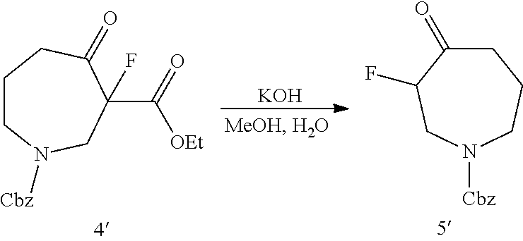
C1CN([Cbz])CC(C(=O)[OEt])(F)C(=O)C1.[KOH].C1C(=O)C(F)CN([Cbz])CC1
